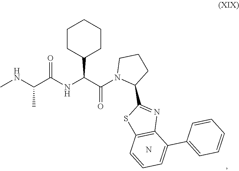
CNC(C(NC(C(N1C(C2=NC3=C(S2)C=CC=C3C2=CC=CC=C2)CCC1)=O)C1CCCCC1)=O)C.N
